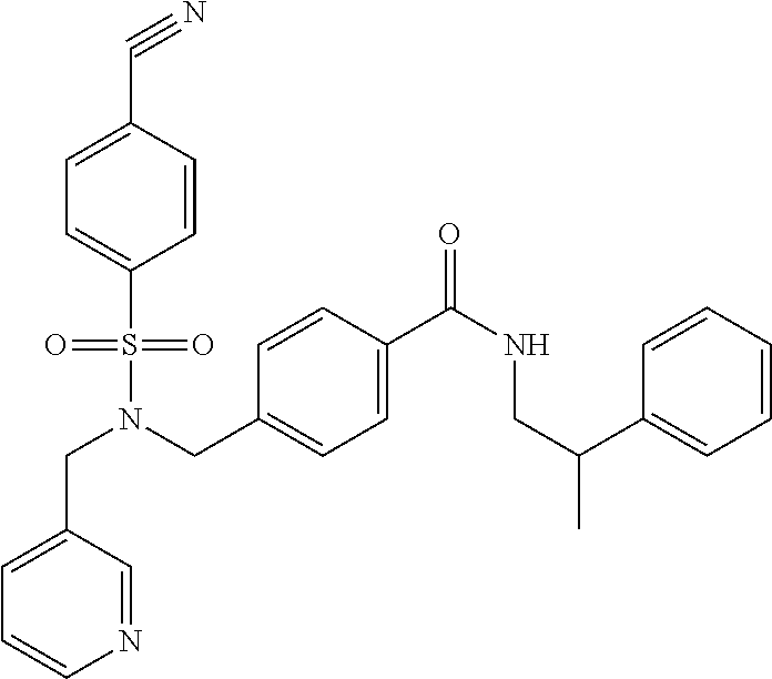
C(N(CC1=CC=C(C(NCC(C)C2=CC=CC=C2)=O)C=C1)S(=O)(=O)C1=CC=C(C#N)C=C1)C1=CC=CN=C1
